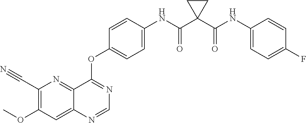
C12=NC(C#N)=C(OC)C=C1N=CN=C2OC1=CC=C(NC(C2(C(NC3=CC=C(F)C=C3)=O)CC2)=O)C=C1
